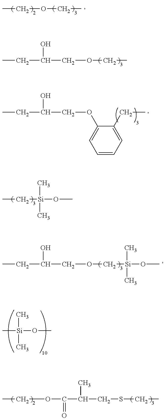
C(COCC)(CC)O.CCOCC.C(COC1=CC=CC=C1CC)(CC)O.C([Si](OC)(C)C)C.C([Si](OC)(C)C)OCC(CC)O.[Si](OC)(C)(C)C.C(SCC)C(C(OCC)=O)C
